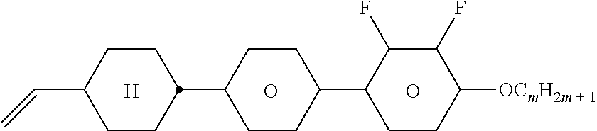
O.O.[H].C1CC(C2CCC([OCmH2m + 1])C(F)C2F)CCC1C1CCC(C=C)CC1
